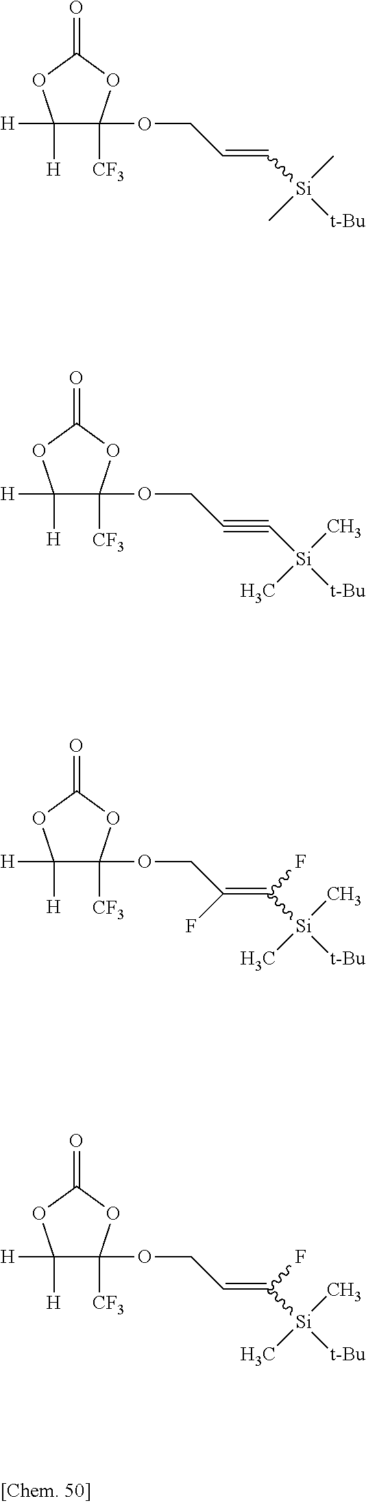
C1([H])([H])C(OCC(=C(F)[Si]([t-Bu])(C)C)F)([CF3])OC(=O)O1.C1([H])([H])C(OCC=C(F)[Si]([t-Bu])(C)C)([CF3])OC(=O)O1.C1([H])([H])C(OCC#C[Si]([t-Bu])(C)C)([CF3])OC(=O)O1.C1([H])([H])C(OCC=C[Si]([t-Bu])(C)C)([CF3])OC(=O)O1
